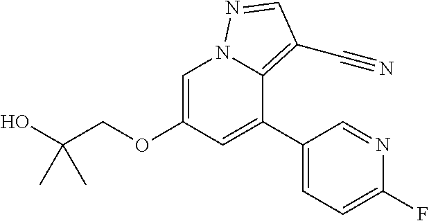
C1=C(OCC(O)(C)C)C=C(C2=CC=C(F)N=C2)C2=C(C#N)C=NN12
